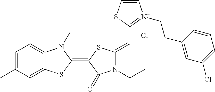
[Cl-].C1=C(C)C=C2C(=C1)N(C)C(=C1C(=O)N(CC)C(=CC3=[N+](CCC4=CC(Cl)=CC=C4)C=CS3)S1)S2
